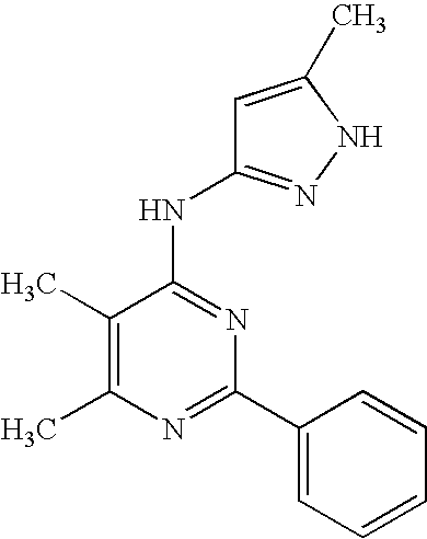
N1=C(C2=CC=CC=C2)N=C(NC2=NNC(C)=C2)C(C)=C1C
